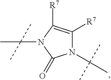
N1(C(C)(C)C)C([R7])=C([R7])N(C(C)(C)C)C1=O
